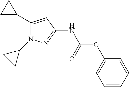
C1(C2=CC(NC(OC3=CC=CC=C3)=O)=NN2C2CC2)CC1
